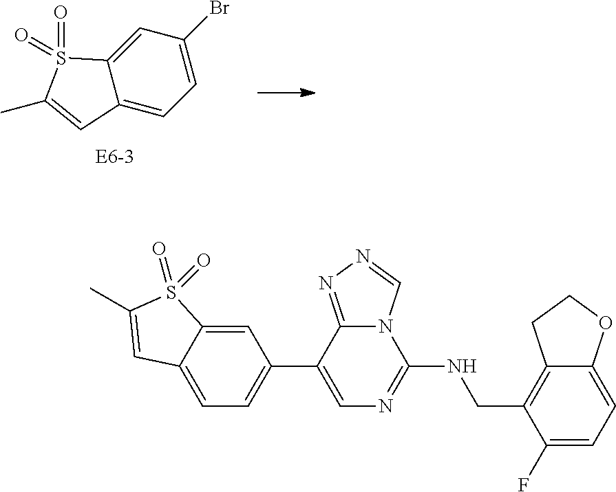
N12C(=NN=C1)C(C1=CC=C3C(=C1)S(=O)(=O)C(C)=C3)=CN=C2NCC1=C2C(=CC=C1F)OCC2.C12=CC(Br)=CC=C1C=C(C)S2(=O)=O
